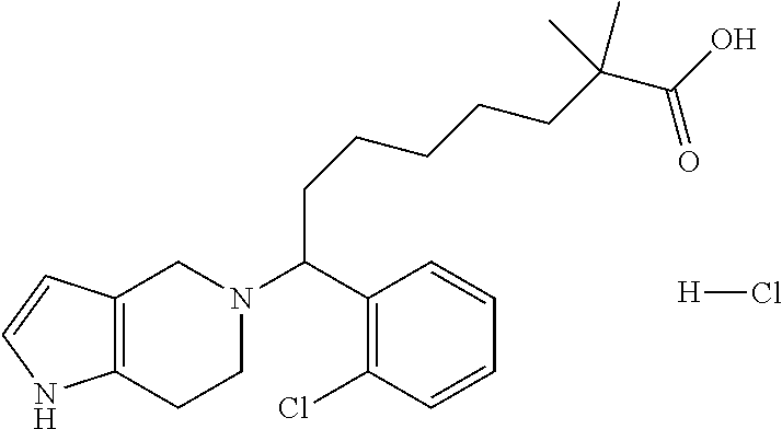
C12=C(CCN(C(C3=C(Cl)C=CC=C3)CCCCCC(C(=O)O)(C)C)C1)NC=C2.[H]Cl
